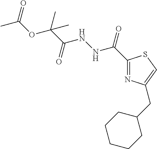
C(=O)(NNC(C(C)(OC(C)=O)C)=O)C1=NC(CC2CCCCC2)=CS1
